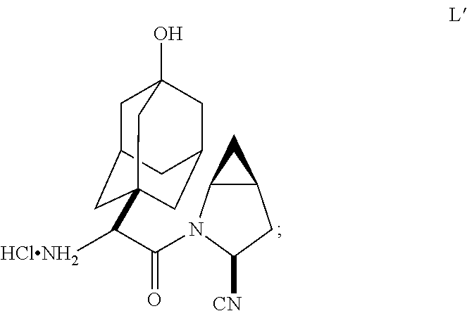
C1C2CC3(C([HClNH2])C(=O)N4C5C(CC4[CN])C5)CC(CC1(O)C3)C2
